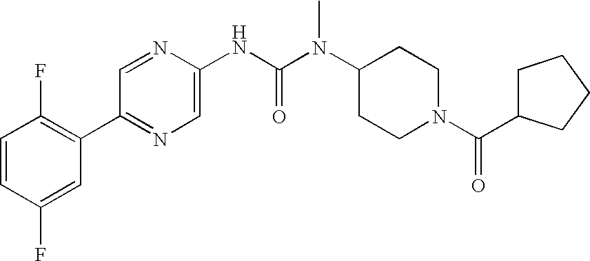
C1=CC(F)=CC(C2=NC=C(NC(N(C3CCN(C(C4CCCC4)=O)CC3)C)=O)N=C2)=C1F
